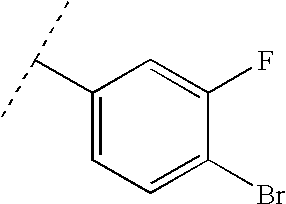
C1(C(C)C)=CC=C(Br)C(F)=C1
